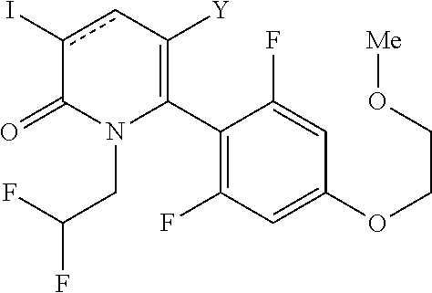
C1(C2=C([Y])cc(I)C(=O)N2CC(F)F)=C(F)C=C(OCCO[Me])C=C1F
